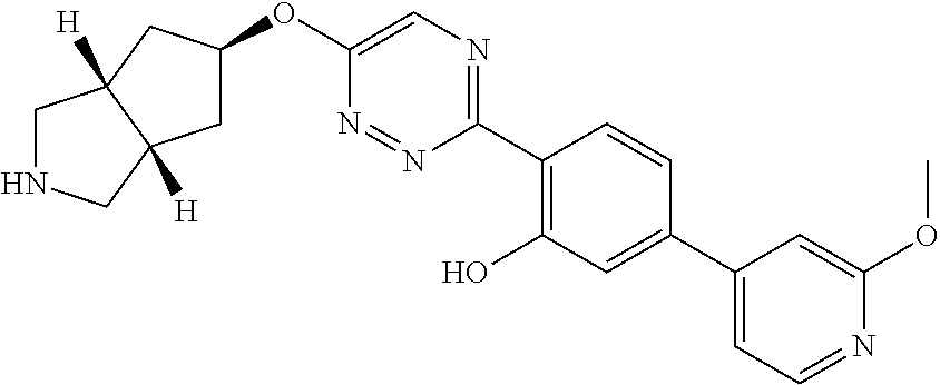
C1NCC2([H])C1([H])CC(OC1=CN=C(C3=C(O)C=C(C4=CC=NC(OC)=C4)C=C3)N=N1)C2
